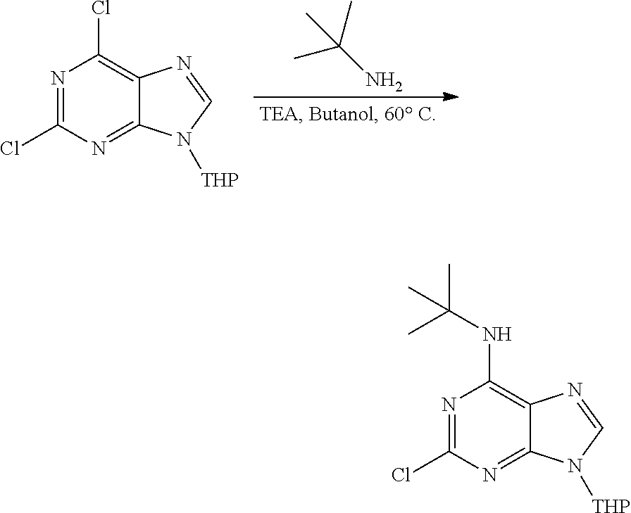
CC(N)(C)C.N1=C(Cl)N=C2C(=C1Cl)N=CN2[THP].N1=C(Cl)N=C2C(=C1NC(C)(C)C)N=CN2[THP]
